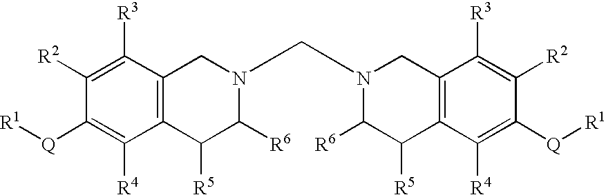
C1([R2])=C([R3])C2=C(C([R4])=C1[Q][R1])C([R5])C([R6])N(CN1C([R6])C([R5])C3=C(C([R3])=C([R2])C([Q][R1])=C3[R4])C1)C2
